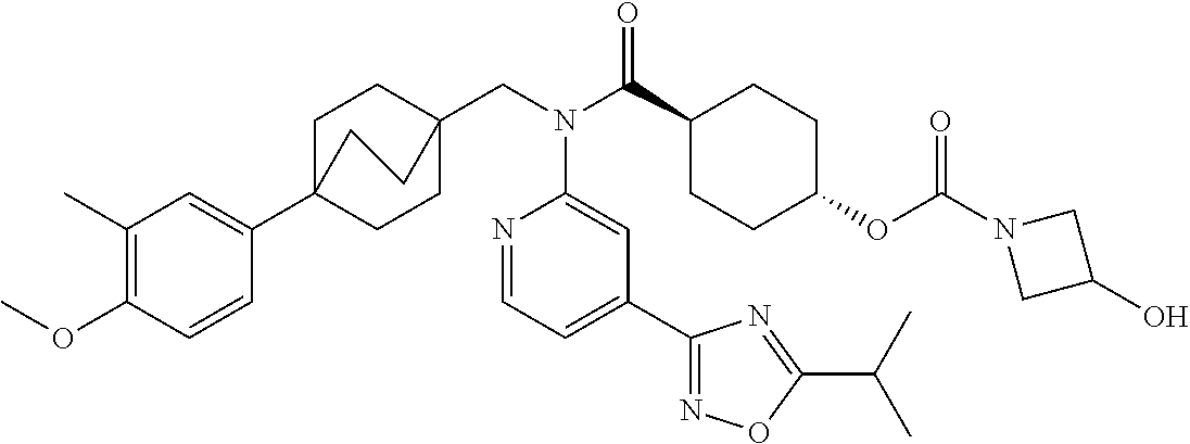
C1(C)=C(OC)C=CC(C23CCC(CN(C(C4CCC(OC(N5CC(O)C5)=O)CC4)=O)C4=CC(C5=NOC(C(C)C)=N5)=CC=N4)(CC2)CC3)=C1
